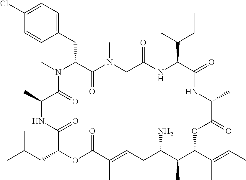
C1(Cl)=CC=C(CC2C(=O)N(C)CC(=O)NC(C(C)CC)C(=O)NC(C)C(=O)OC(C(C)=CC)C(C)C(N)CC=C(C)C(=O)OC(CC(C)C)C(=O)NC(C)C(=O)N2C)C=C1
